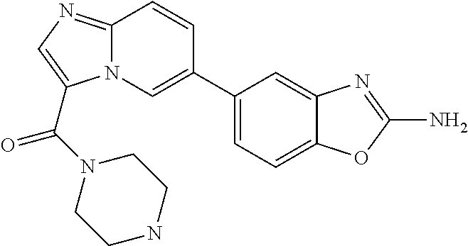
C12=NC=C(C(=O)N3CCNCC3)N1C=C(C1=CC=C3C(=C1)N=C(N)O3)C=C2
